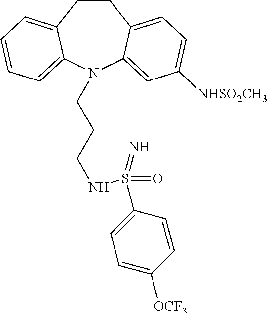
C1CC2=CC=C([NHSO2CH3])C=C2N(CCCNS(C2=CC=C([OCF3])C=C2)(=O)=N)C2=CC=CC=C12
